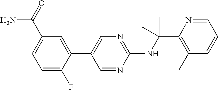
N(C(C1=C(C)C=CC=N1)(C)C)C1=NC=C(C2=CC(C(=O)N)=CC=C2F)C=N1
